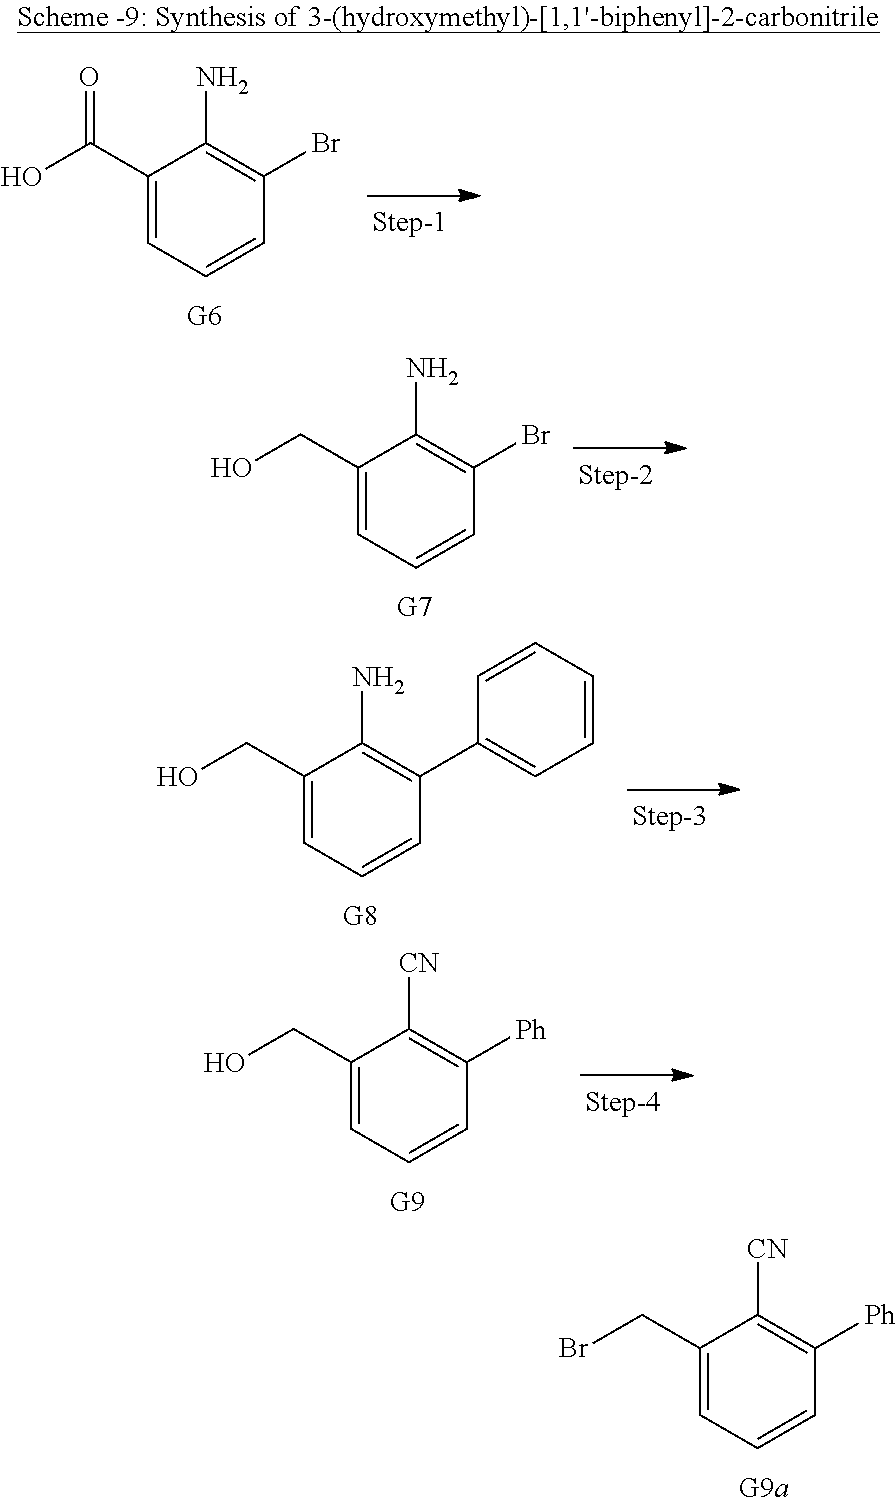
BrCC1=CC=CC([Ph])=C1[CN].OC(C1=CC=CC(Br)=C1N)=O.OCC1=CC=CC(Br)=C1N.OCC1=CC=CC(C2=CC=CC=C2)=C1N.OCC1=CC=CC([Ph])=C1[CN]
